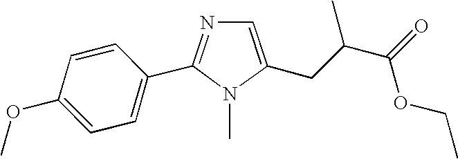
N1=C(C2=CC=C(OC)C=C2)N(C)C(CC(C)C(=O)OCC)=C1
